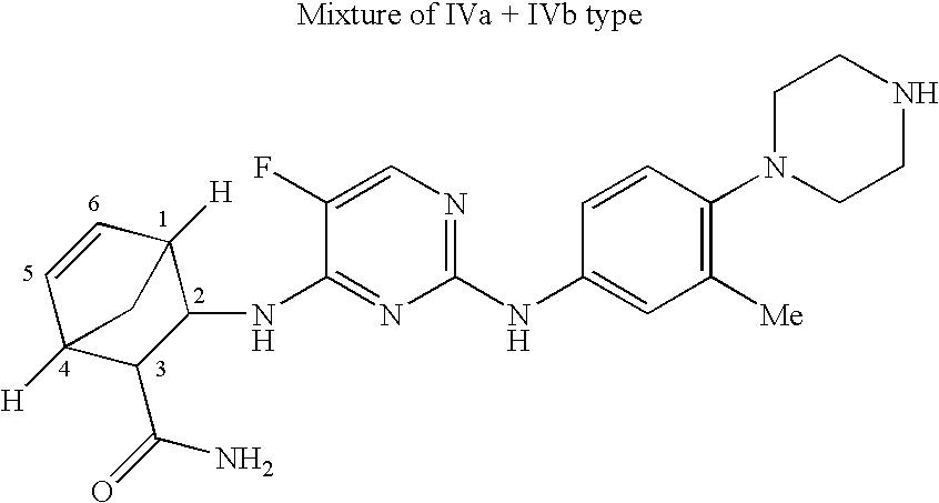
C1=CC2([H])C(NC3=NC(NC4=CC([Me])=C(N5CCNCC5)C=C4)=NC=C3F)C(C(=O)N)C1([H])C2
